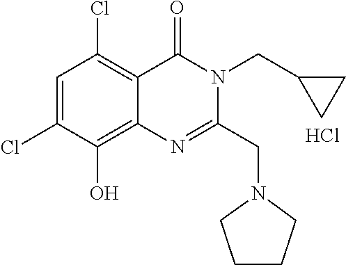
Cl.C1=C(Cl)C(O)=C2C(=C1Cl)C(=O)N(CC1CC1)C(CN1CCCC1)=N2
